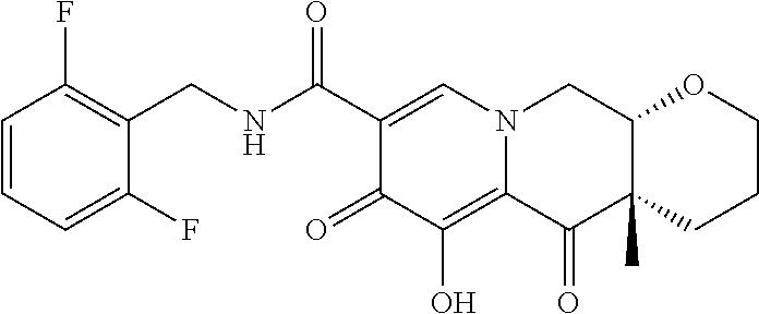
C1=CC=C(F)C(CNC(C2=CN3C(=C(O)C2=O)C(=O)C2(C)C(C3)OCCC2)=O)=C1F
